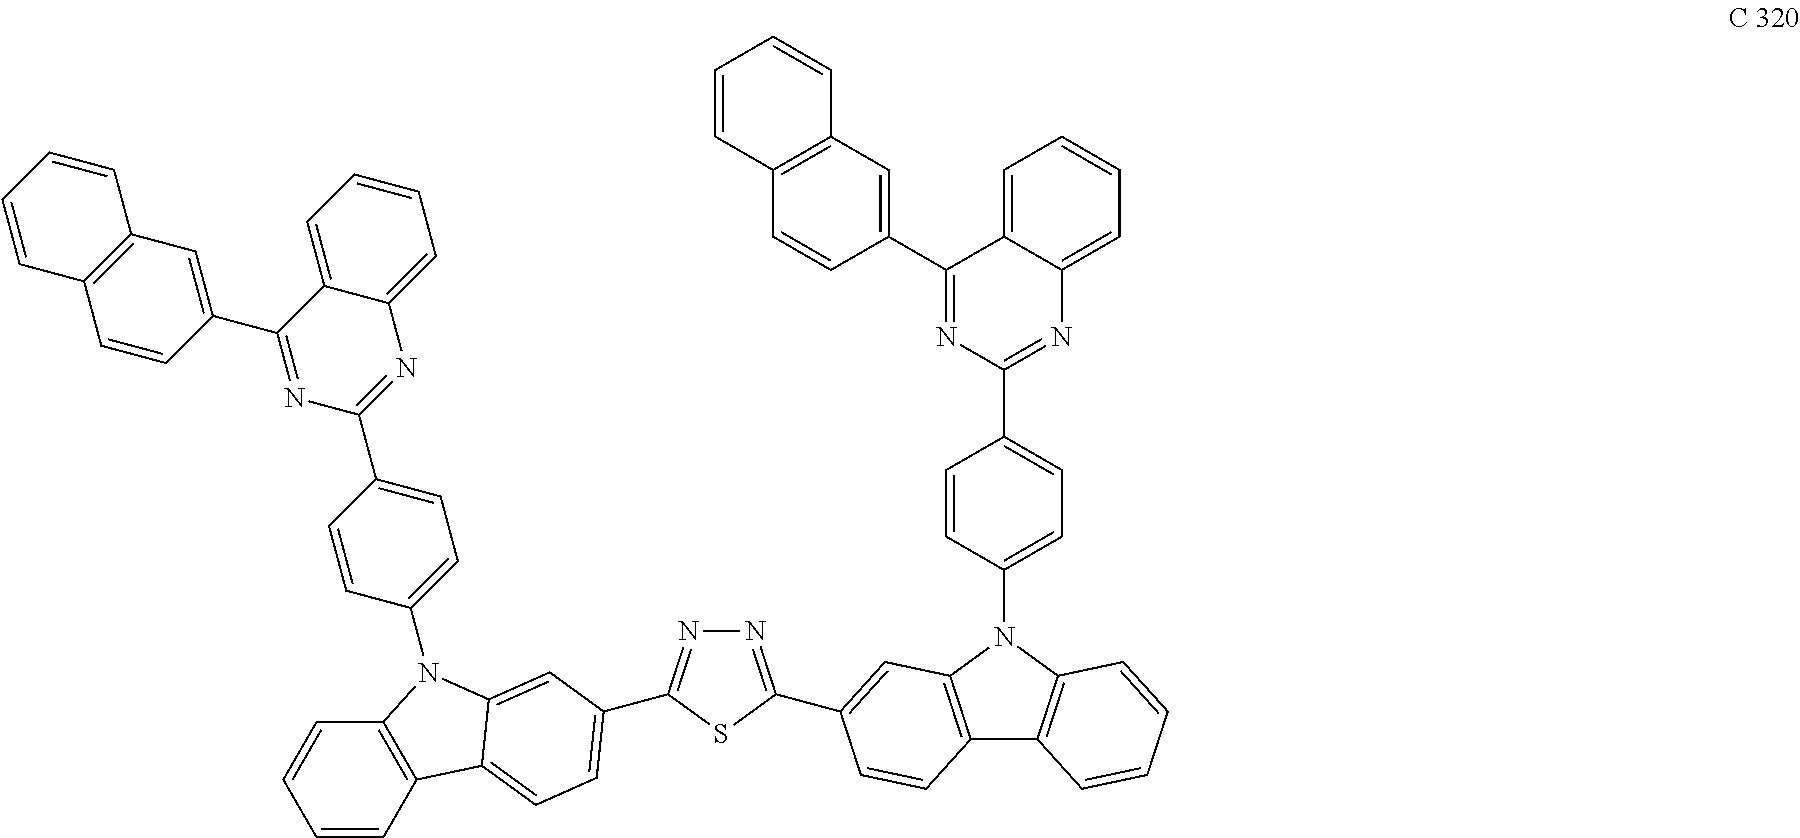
N1=C(C2=CC3=C(C4=C(N3C3=CC=C(C5=NC6=CC=CC=C6C(C6=CC7=C(C=C6)C=CC=C7)=N5)C=C3)C=CC=C4)C=C2)SC(C2=CC=C3C4=C(C=CC=C4)N(C4=CC=C(C5=NC6=CC=CC=C6C(C6=CC7=C(C=C6)C=CC=C7)=N5)C=C4)C3=C2)=N1
